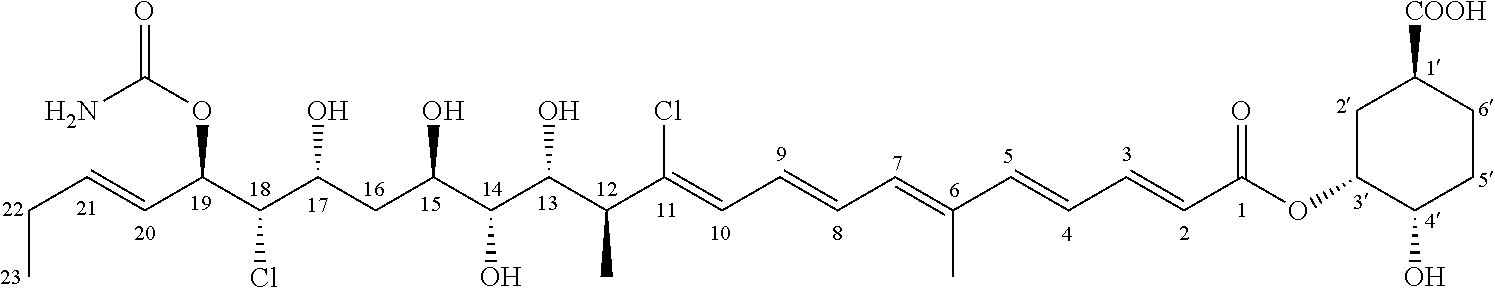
C(C=CC(C(C(CC(C(C(C(C(=CC=CC=C(C=CC=CC(OC1CC([COOH])CCC1O)=O)C)Cl)C)O)O)O)O)Cl)OC(=O)N)C
